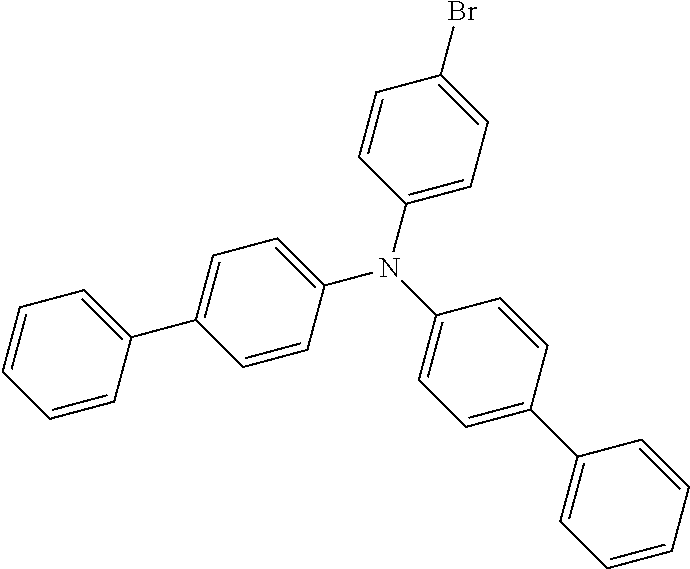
C1(N(C2=CC=C(C3=CC=CC=C3)C=C2)C2=CC=C(Br)C=C2)=CC=C(C2=CC=CC=C2)C=C1
